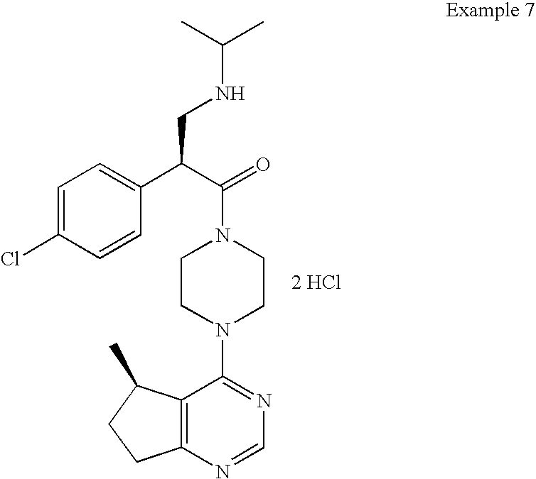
C12=C(N=CN=C1N1CCN(C(=O)C(C3=CC=C(Cl)C=C3)CNC(C)C)CC1)CCC2C.[2 HCl]
